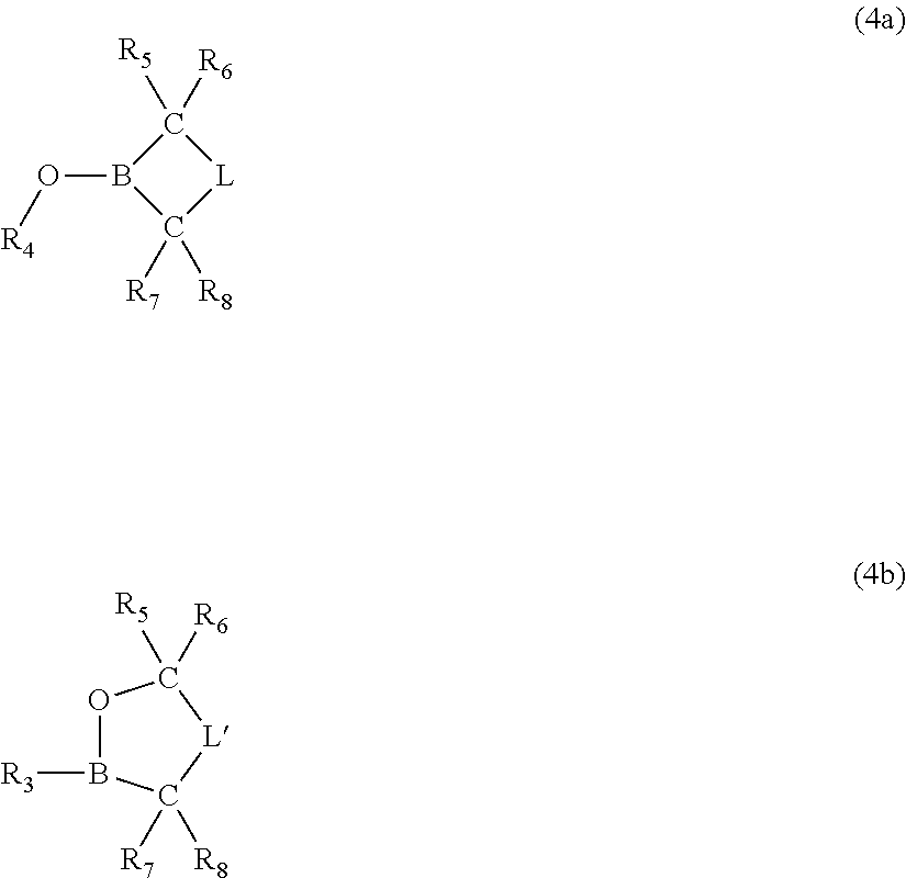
B1(O[R4])C([R8])([R7])[L]C1([R5])[R6].O1B([R3])C([R8])([R7])[L]C1([R6])[R5]
